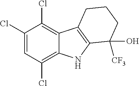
C1(Cl)=CC(Cl)=C2C(=C1Cl)C1=C(N2)C([CF3])(O)CCC1
